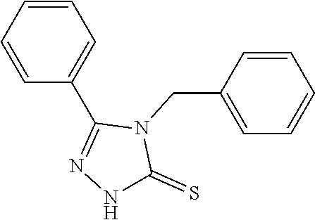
C1=CC=C(C2=NNC(=S)N2CC2=CC=CC=C2)C=C1
